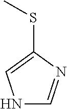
N1C=NC(SC)=C1
